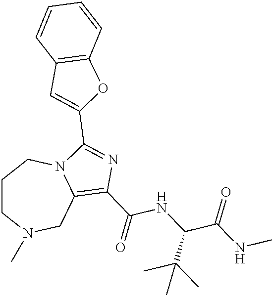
C1CN(C)CC2=C(C(=O)NC(C(NC)=O)C(C)(C)C)N=C(C3=CC4=C(O3)C=CC=C4)N2C1
